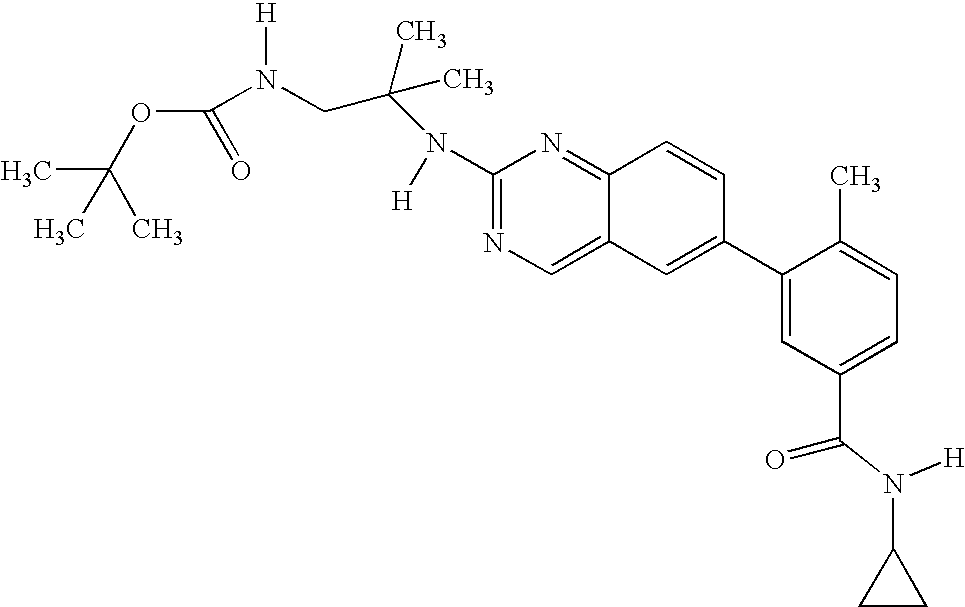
CC(OC(=O)N([H])CC(N(C1=NC=C2C(=N1)C=CC(C1=CC(C(=O)N([H])C3CC3)=CC=C1C)=C2)[H])(C)C)(C)C
